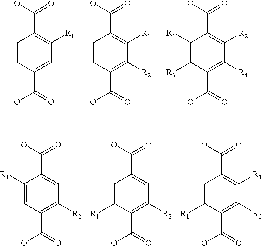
C1=CC(C(=O)O)=CC([R1])=C1C(=O)O.C1=CC(C(=O)O)=C([R2])C([R1])=C1C(=O)O.C1([R1])=C([R3])C(C(=O)O)=C([R4])C([R2])=C1C(=O)O.C1([R1])=CC(C(=O)O)=C([R2])C=C1C(=O)O.C1=C([R1])C(C(=O)O)=C([R2])C=C1C(=O)O.C1=C([R1])C(C(=O)O)=C([R2])C([R1])=C1C(=O)O
